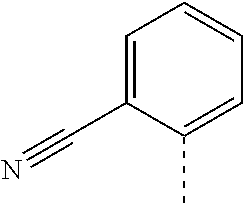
C1=C(C#N)C(C)=CC=C1
